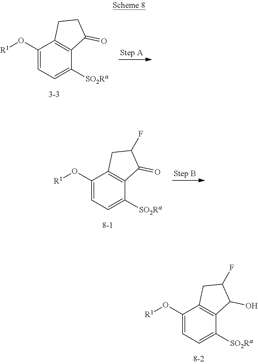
C1(O[R1])=CC=C([SO2Ra])C2=C1CC(F)C2O.C1(O[R1])=CC=C([SO2Ra])C2=C1CCC2=O.C1(O[R1])=CC=C([SO2Ra])C2=C1CC(F)C2=O
